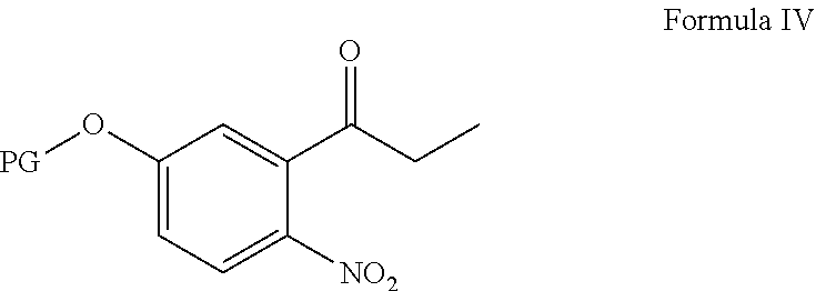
C1(O[PG])=CC=C([NO2])C(C(CC)=O)=C1
